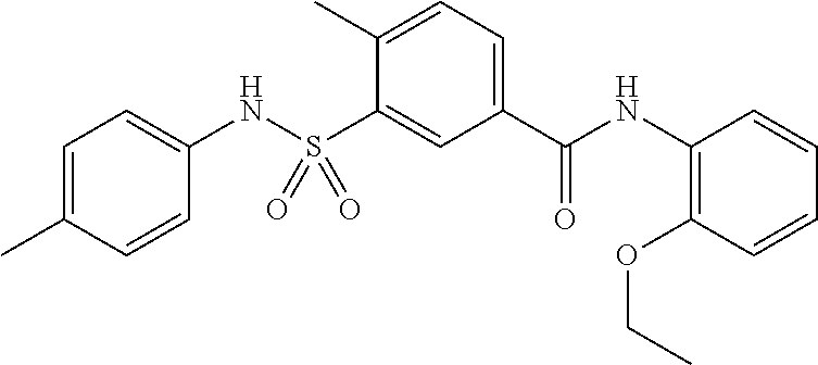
C1=C(C)C=CC(NS(C2=CC(C(NC3=C(OCC)C=CC=C3)=O)=CC=C2C)(=O)=O)=C1
